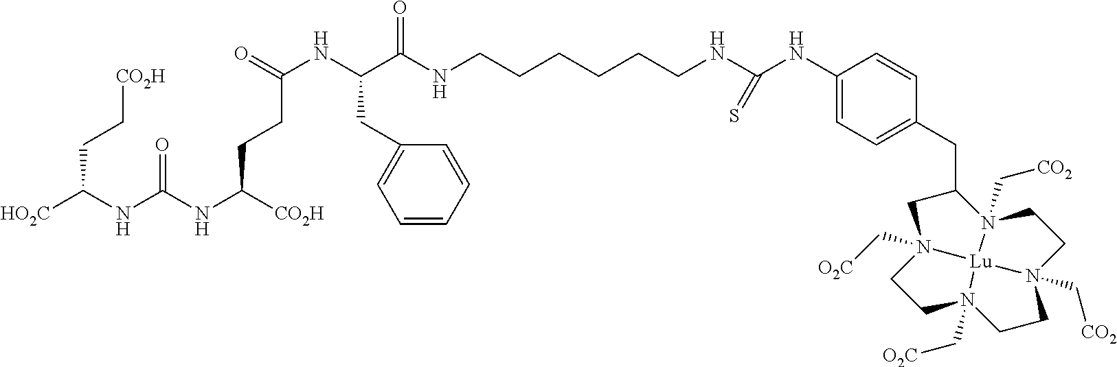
C1C(CC2=CC=C(NC(NCCCCCCNC(C(NC(=O)CCC([CO2H])NC(NC([HO2C])CC[CO2H])=O)CC3=CC=CC=C3)=O)=S)C=C2)N2(C[CO2])CCN3(C[CO2])CCN4(C[O2C])CCN1(C[O2C])[Lu]234
